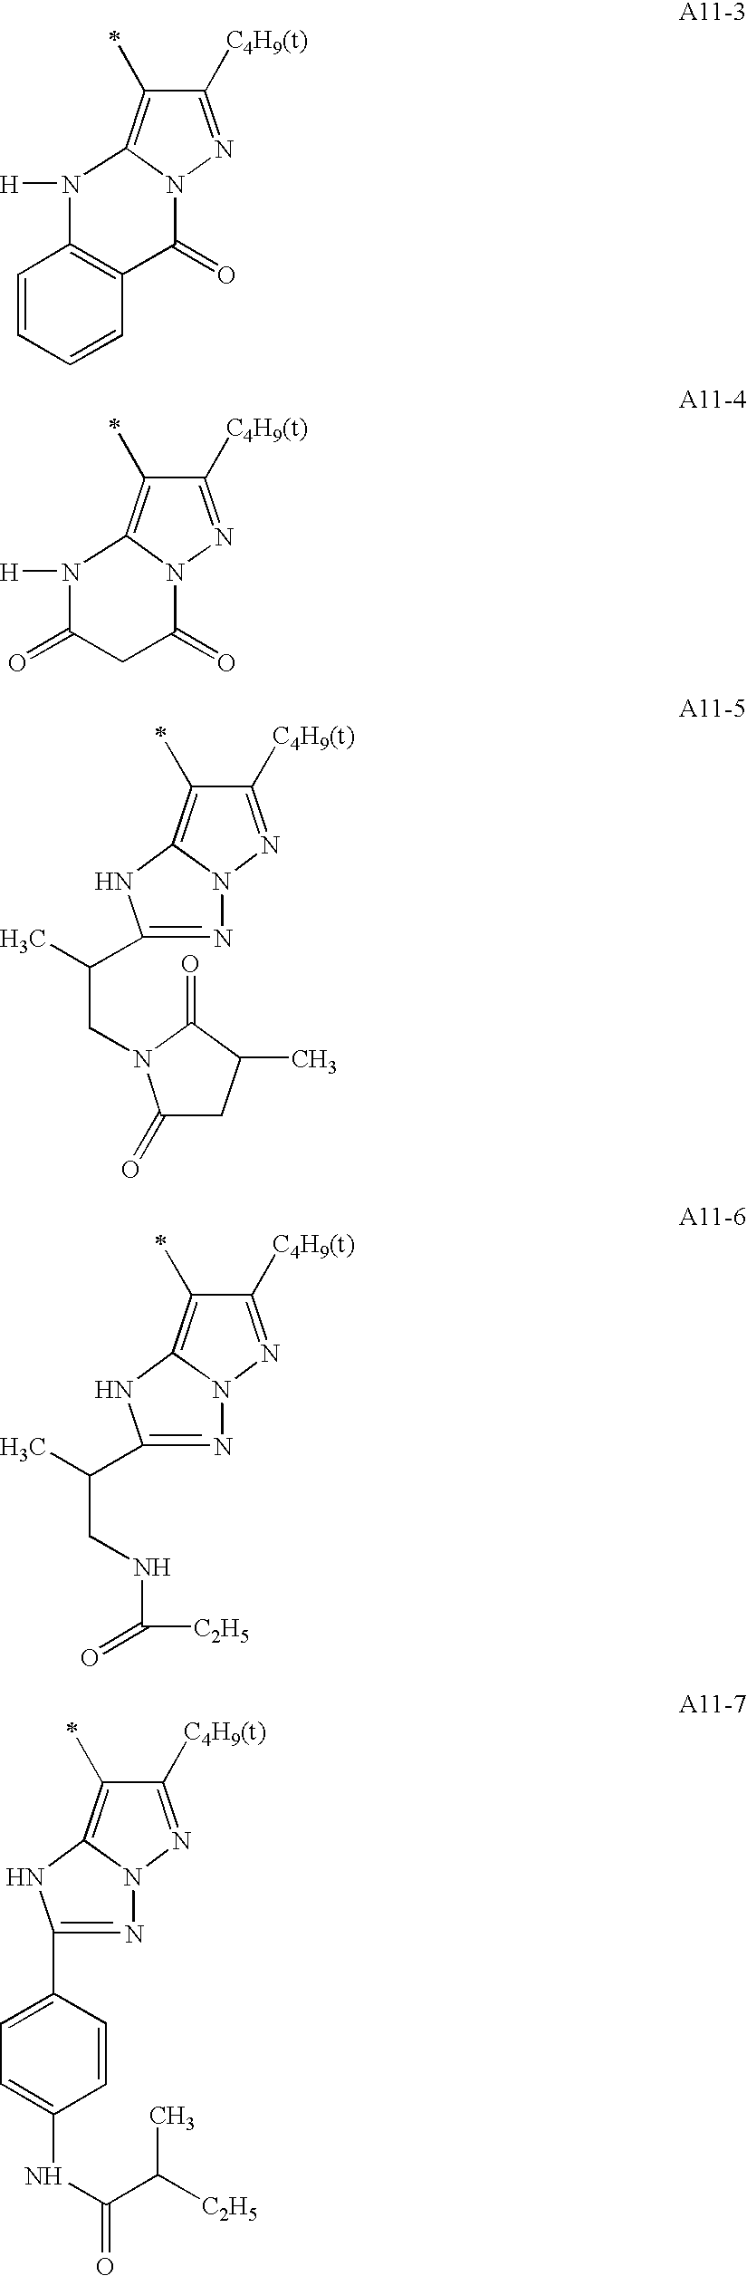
C1([C4H9(t)])=NN2C(=C1C)N([H])C1=C(C2=O)C=CC=C1.C1([C4H9(t)])=NN2C(=C1C)N([H])C(=O)CC2=O.C1([C4H9(t)])=NN2C(=C1C)NC(C(CN1C(=O)CC(C)C1=O)C)=N2.C1([C4H9(t)])=NN2C(=C1C)NC(C(CNC(=O)[C2H5])C)=N2.C1([C4H9(t)])=NN2C(=C1C)NC(C1=CC=C(NC(C(C)[C2H5])=O)C=C1)=N2
